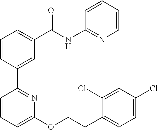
C1=CC(C2=NC(OCCC3=CC=C(Cl)C=C3Cl)=CC=C2)=CC(C(NC2=NC=CC=C2)=O)=C1
